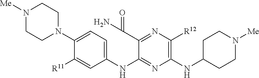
N1([Me])CCN(C2=CC=C(NC3=NC(NC4CCN([Me])CC4)=C([R12])N=C3C(N)=O)C=C2[R11])CC1
